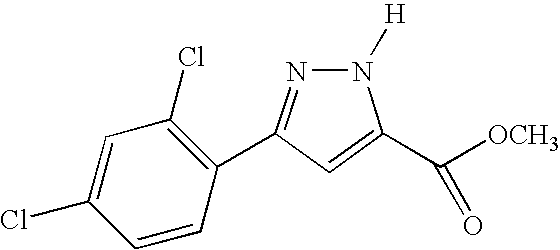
N1=C(C2=C(Cl)C=C(Cl)C=C2)C=C(C([OCH3])=O)N1[H]
